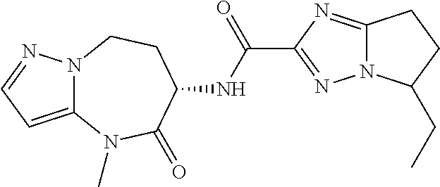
C12=CC=NN1CCC(NC(C1=NN3C(=N1)CCC3CC)=O)C(=O)N2C
